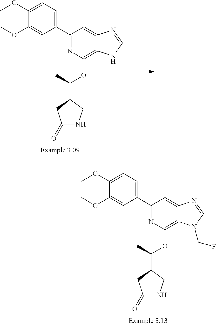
C1=C(OC)C(OC)=CC(C2=NC(OC(C3CC(=O)NC3)C)=C3C(=C2)N=CN3)=C1.C1=C(OC)C(OC)=CC(C2=NC(OC(C3CC(=O)NC3)C)=C3C(=C2)N=CN3CF)=C1
